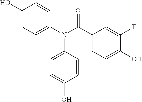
C1(N(C(C2=CC=C(O)C(F)=C2)=O)C2=CC=C(O)C=C2)=CC=C(O)C=C1
